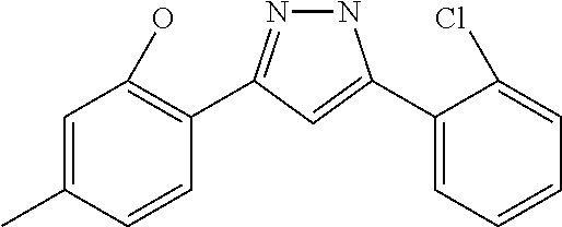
C1=C(C)C=CC(C2=NNC(C3=CC=CC=C3Cl)=C2)=C1O
